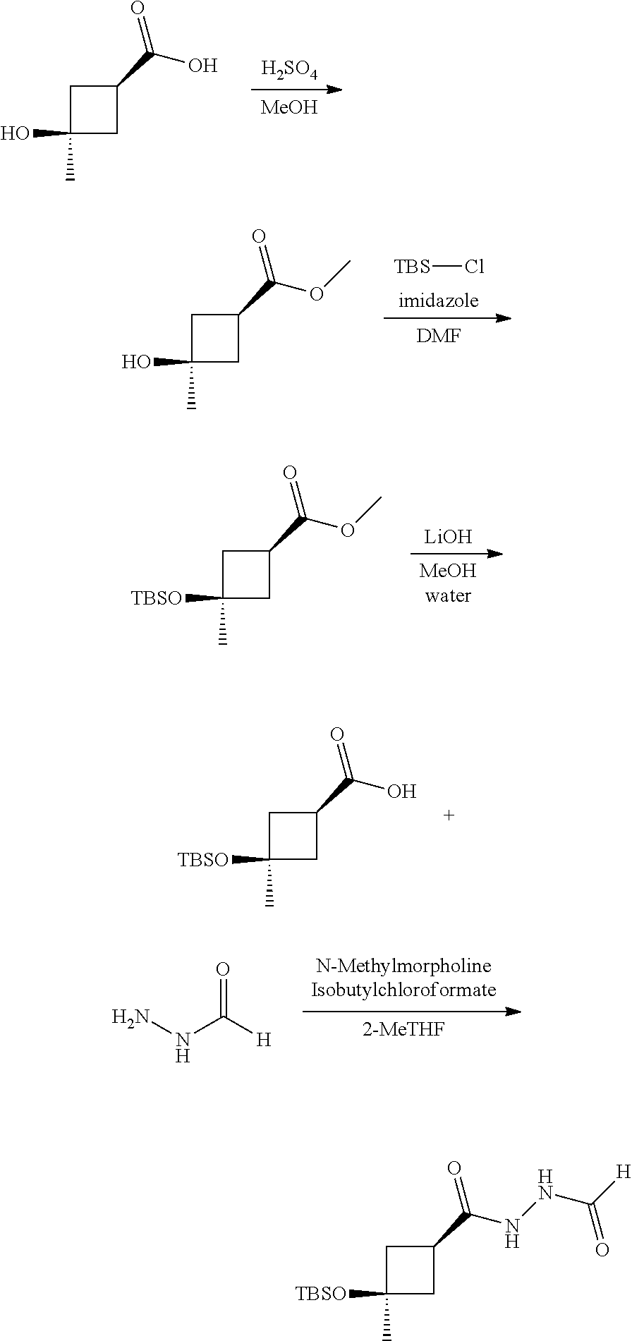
[MeOH].[H2SO4].C1(C)(O)CC(C(O)=O)C1.[imidazole].[TBS]Cl.[DMF].C1(C)(O)CC(C(OC)=O)C1.[LiOH].[MeOHwater].C1(C)([TBSO])CC(C(OC)=O)C1.[2-MeTHF].[N-MethylmorpholineIsobutylchloroformate].NNC([H])=O.C1(C)([TBSO])CC(C(O)=O)C1.C1(C)([TBSO])CC(C(NNC([H])=O)=O)C1
